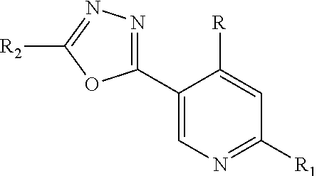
C1(C2=CN=C([R1])C=C2[R])=NN=C([R2])O1
